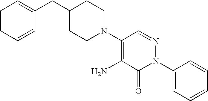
C1(N2CCC(CC3=CC=CC=C3)CC2)=C(N)C(=O)N(C2=CC=CC=C2)N=C1
